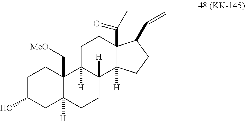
C1C(O)CC2([H])C(C[MeO])(C1)C1([H])C([H])(CC2)C2([H])C(C(=O)C)(CC1)C(C=C)CC2
